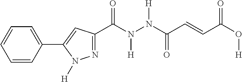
C(N(N(C(=O)C=CC(O[H])=O)[H])[H])(=O)C1=NN([H])C(C2=CC=CC=C2)=C1
